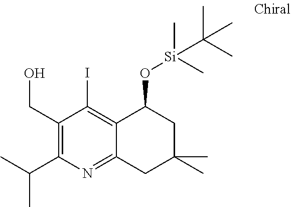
C1(CO)=C(C(C)C)N=C2C(=C1I)C(O[Si](C)(C)C(C)(C)C)CC(C)(C)C2
